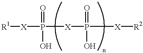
[R1][X]P(=O)([X]P(=O)([X][R2])O)O
